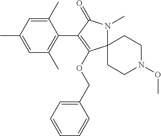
C1(C)=CC(C)=CC(C)=C1C1=C(OCC2=CC=CC=C2)C2(N(C)C1=O)CCN(OC)CC2
